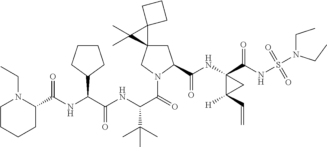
C1C2(CN(C(=O)C(NC(C(NC(=O)C3N(CC)CCCC3)C3CCCC3)=O)C(C)(C)C)C1C(NC1(C(NS(=O)(=O)N(CC)CC)=O)C([H])(C=C)C1)=O)C1(C2(C)C)CCC1
